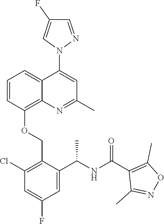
C1=CC(OCC2=C(Cl)C=C(F)C=C2C(NC(C2=C(C)ON=C2C)=O)C)=C2C(=C1)C(N1N=CC(F)=C1)=CC(C)=N2
